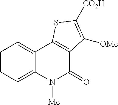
C1=CC=C2C(=C1)C1=C(C(=O)N2[Me])C([OMe])=C([CO2H])S1
